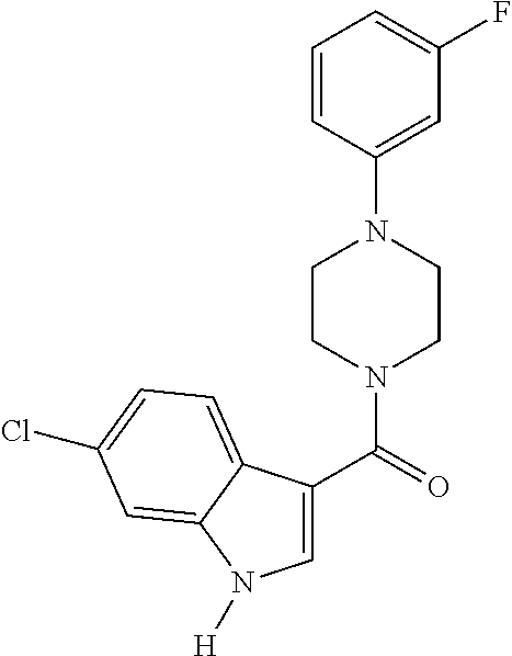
C1=CC(N2CCN(C(=O)C3=CN([H])C4=CC(Cl)=CC=C34)CC2)=CC(F)=C1
